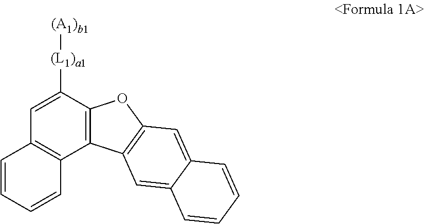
C12=C(C([(L1)a1][(A1)b1])=CC3=C1C=CC=C3)OC1=C2C=C2C(=C1)C=CC=C2
